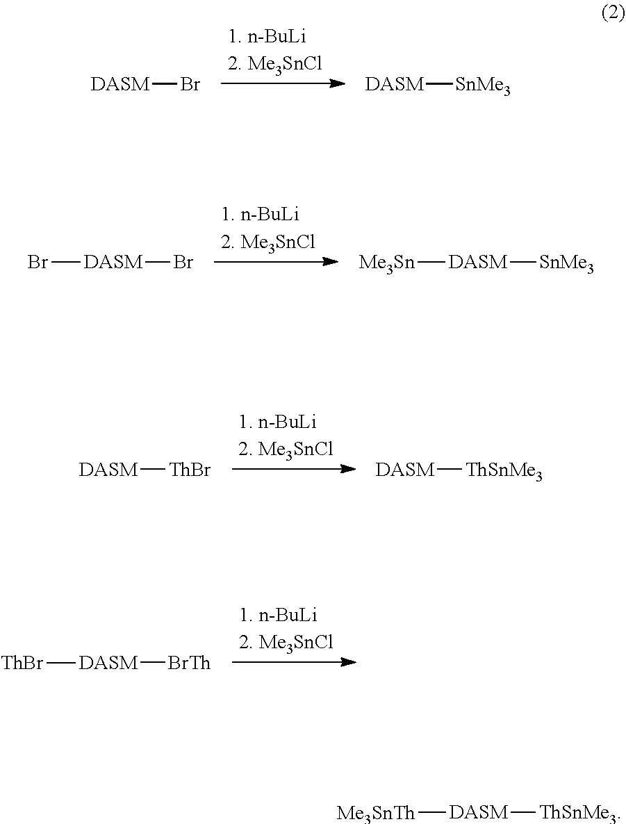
[DASM]Br.[DASM][SnMe3].[DASM](Br)Br.[DASM]([SnMe3])[Me3Sn].[DASM][ThBr].[DASM][ThSnMe3].[DASM]([BrTh])[ThBr].[DASM]([ThSnMe3])[Me3SnTh]
